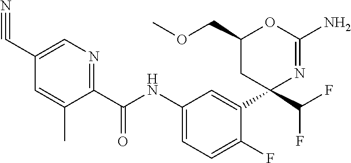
C1(C(NC2=CC=C(F)C(C3(C(F)F)N=C(N)OC(COC)C3)=C2)=O)=NC=C(C#N)C=C1C
